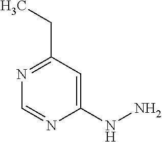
C1(NN)=CC(CC)=NC=N1
